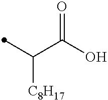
C(C)(C(O)=O)[C8H17]
